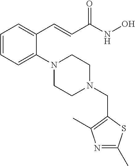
C1=CC=C(N2CCN(CC3=C(C)N=C(C)S3)CC2)C(C=CC(NO)=O)=C1
